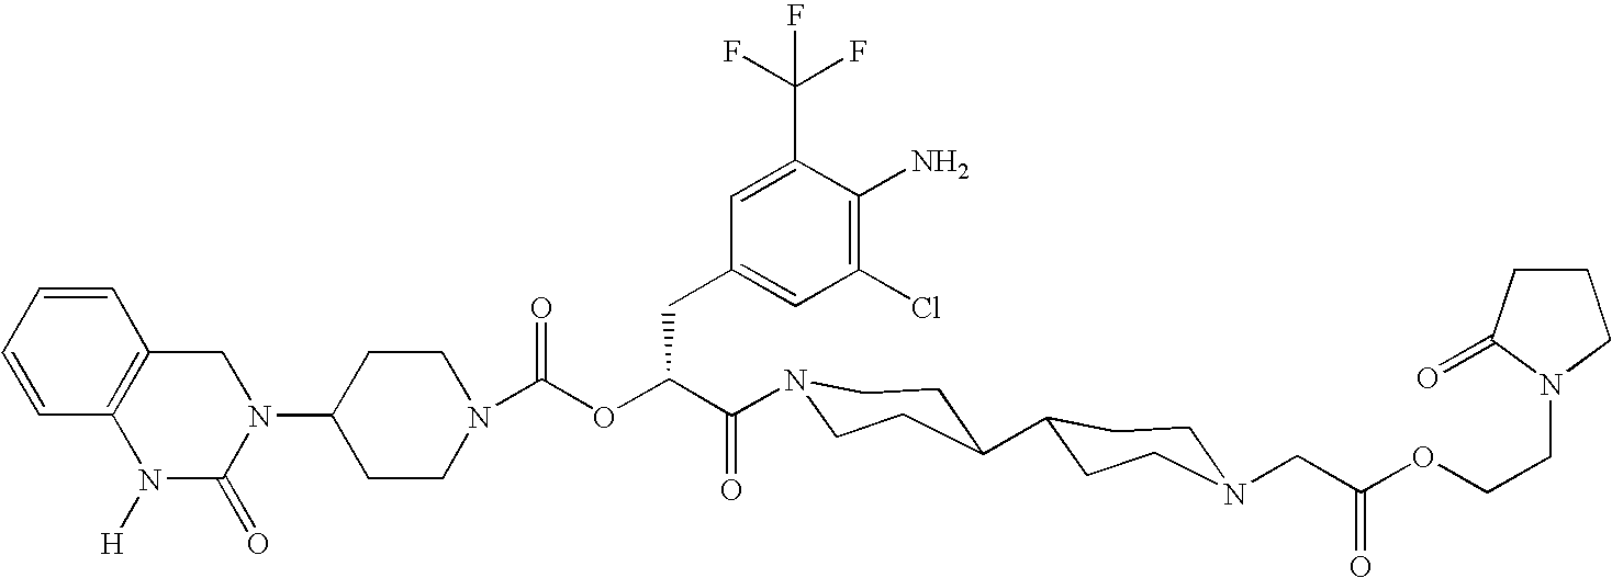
N1(C2CCN(C(OC(C(=O)N3CCC(C4CCN(CC(OCCN5CCCC5=O)=O)CC4)CC3)CC3=CC(Cl)=C(N)C(C(F)(F)F)=C3)=O)CC2)CC2=C(N([H])C1=O)C=CC=C2
